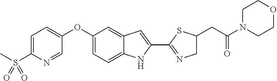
C1=C(S(C)(=O)=O)N=CC(OC2=CC=C3C(=C2)C=C(C2=NCC(CC(=O)N4CCOCC4)S2)N3)=C1
